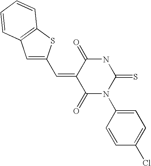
O=C1C(=CC2=CC3=C(S2)C=CC=C3)C(=O)N(C2=CC=C(Cl)C=C2)C(=S)N1
